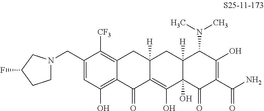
C1=C(CN2CCC(F)C2)C([CF3])=C2C(=C1O)C(=O)C1=C(O)C3(O)C([H])(CC1([H])C2)C(N(C)C)C(O)=C(C(N)=O)C3=O
